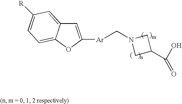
C1=C([Ar]CN2CC(C(=O)O)C2)OC2=CC=C([R])C=C12
